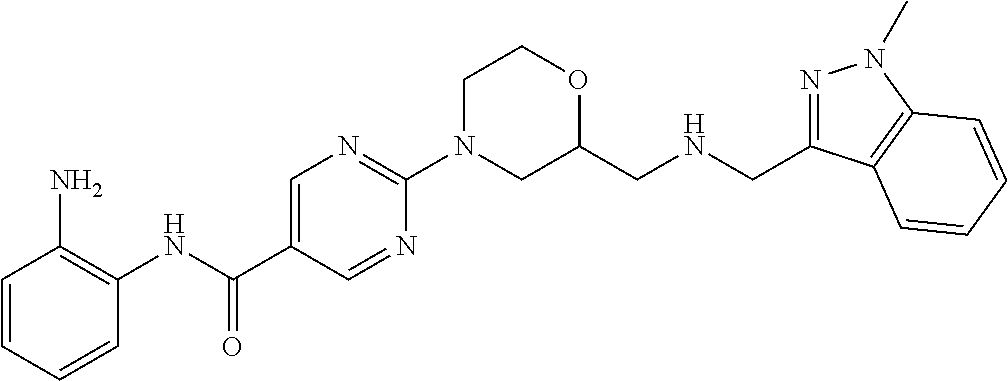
C(=O)(NC1=C(N)C=CC=C1)C1=CN=C(N2CC(CNCC3=NN(C)C4=C3C=CC=C4)OCC2)N=C1
